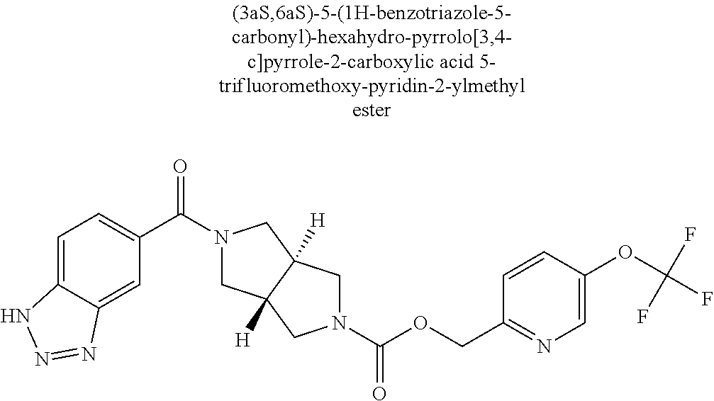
C1(C(=O)N2CC3([H])C([H])(C2)CN(C(OCC2=NC=C(OC(F)(F)F)C=C2)=O)C3)=CC=C2C(=C1)N=NN2
